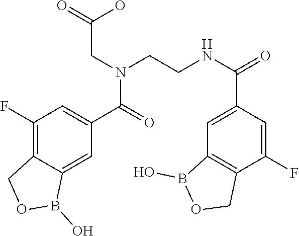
OB1OCC2=C1C=C(C(NCCN(C(C1=CC(F)=C3COB(O)C3=C1)=O)CC(=O)O)=O)C=C2F
